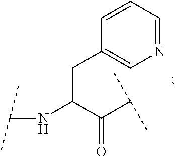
C(NC(C(C(C)C)=O)CC1=CN=CC=C1)(C)C
